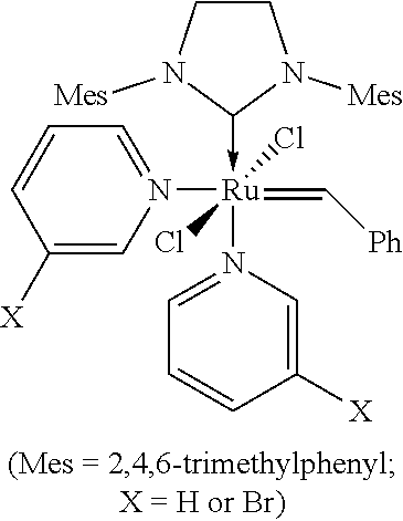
[Ru](=C[Ph])(Cl)(-C1N([Mes])CCN1[Mes])(Cl)(N1=CC=CC([X])=C1)N1=CC=CC([X])=C1
